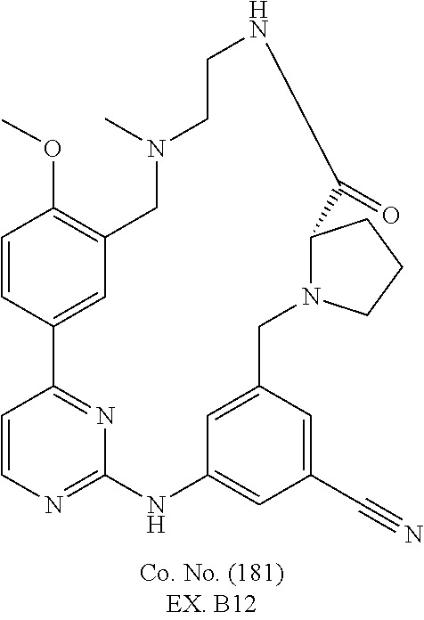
C1=CC2=NC(=N1)NC1=CC(C#N)=CC(=C1)CN1C(CCC1)C(=O)NCCN(C)CC1=C(OC)C=CC2=C1
